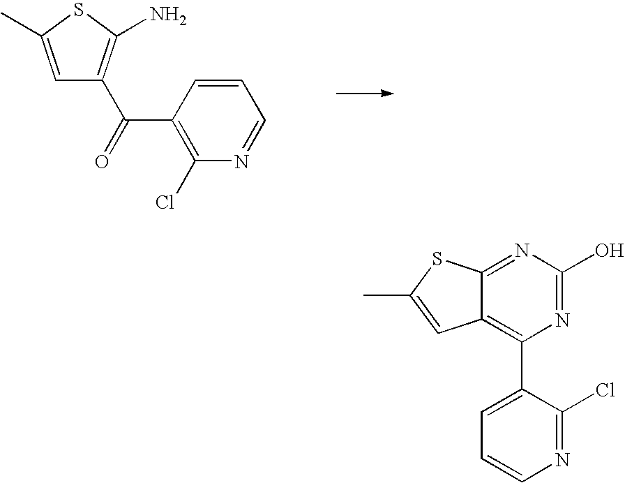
C1=C(C)SC(N)=C1C(C1=C(Cl)N=CC=C1)=O.C12=NC(O)=NC(C3=CC=CN=C3Cl)=C1C=C(C)S2
